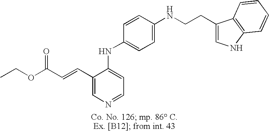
C1(C=CC(OCC)=O)=CN=CC=C1NC1=CC=C(NCCC2=CNC3=C2C=CC=C3)C=C1
